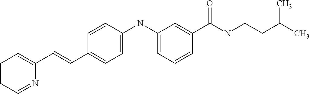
C1=CC=NC(C=CC2=CC=C(NC3=CC=CC(C(NCCC(C)C)=O)=C3)C=C2)=C1
